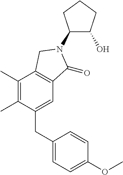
C1(C)=C(C)C(CC2=CC=C(OC)C=C2)=CC2=C1CN(C1C(O)CCC1)C2=O
